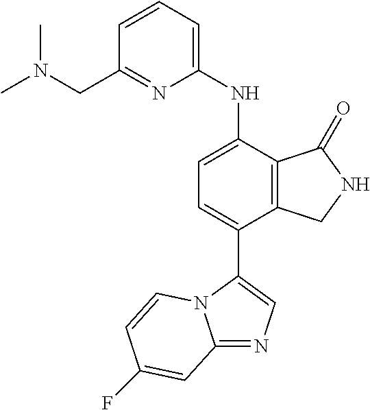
C12=NC=C(C3=CC=C(NC4=CC=CC(CN(C)C)=N4)C4=C3CNC4=O)N1C=CC(F)=C2
